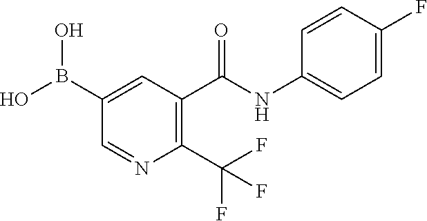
C1(B(O)O)=CC(C(NC2=CC=C(F)C=C2)=O)=C(C(F)(F)F)N=C1
